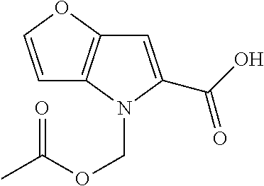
C1=COC2=C1N(COC(C)=O)C(C(O)=O)=C2
